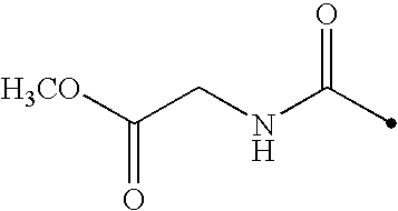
C(NC(=O)C)C([H3CO])=O
